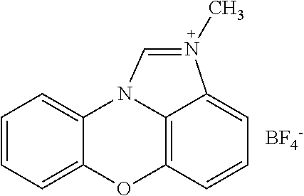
C1=CC=C2C(=C1)N1C=N(C)C3=CC=CC(=C13)O2.[BF4-]
